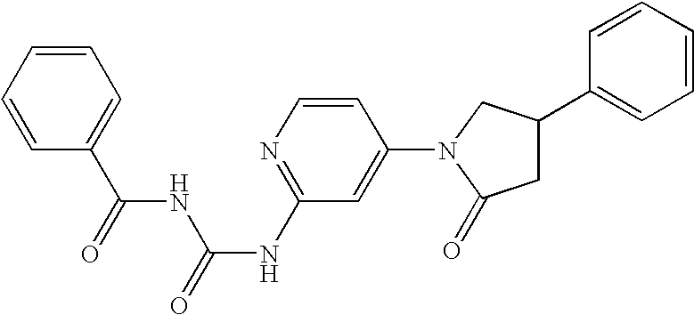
C1=CC(N2C(=O)CC(C3=CC=CC=C3)C2)=CC(NC(=O)NC(C2=CC=CC=C2)=O)=N1
